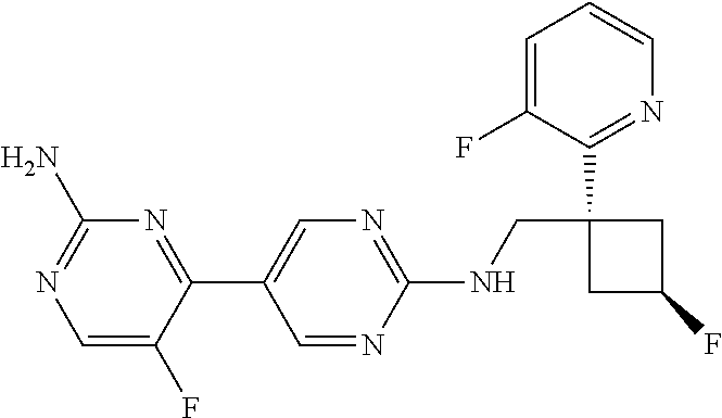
C1=NC(NCC2(C3=NC=CC=C3F)CC(F)C2)=NC=C1C1=NC(N)=NC=C1F
